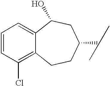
C1=CC(Cl)=C2C(=C1)C(O)CC(C(C)C)CC2
